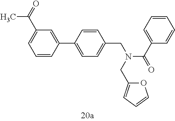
C1=CC(C2=CC=C(CN(C(C3=CC=CC=C3)=O)CC3=CC=CO3)C=C2)=CC(C(=O)C)=C1
